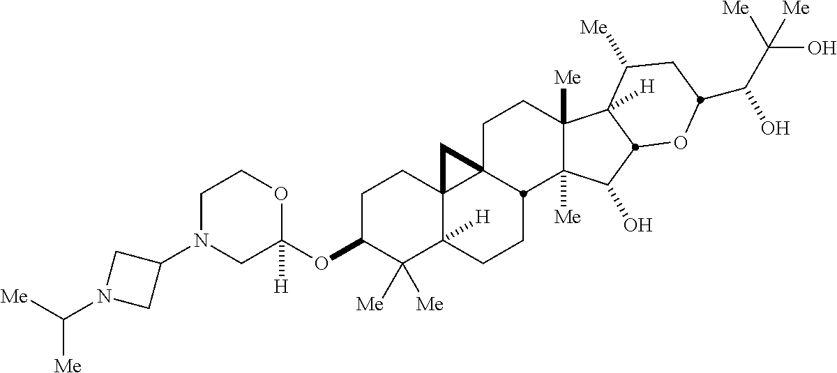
O(C1C([Me])([Me])C2([H])C3(CC1)C1(CCC4([Me])C([Me])(C(O)C5C4([H])C([Me])CC(C(C([Me])(O)[Me])O)O5)C1CC2)C3)C1([H])CN(C2CN(C([Me])[Me])C2)CCO1
